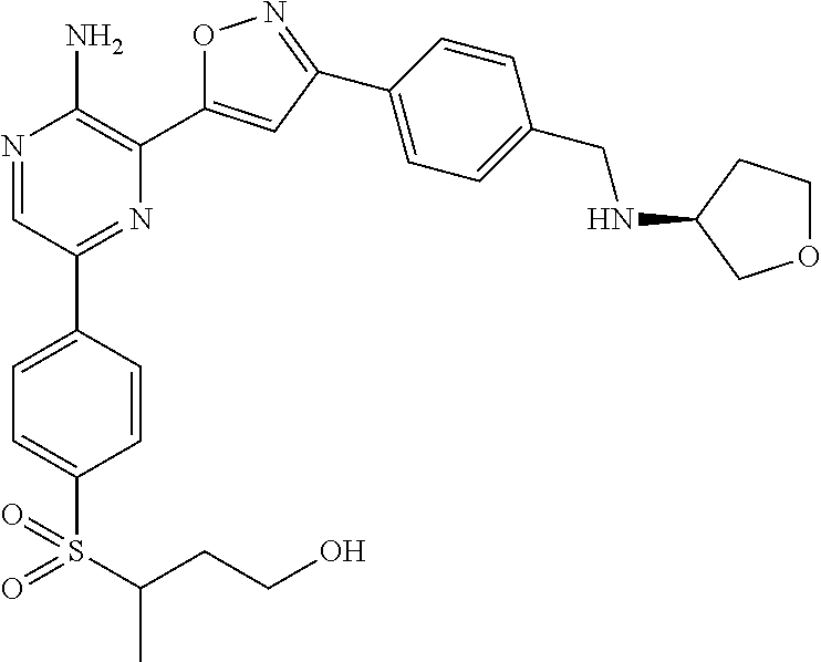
N1=CC(C2=CC=C(S(C(CCO)C)(=O)=O)C=C2)=NC(C2=CC(C3=CC=C(CNC4COCC4)C=C3)=NO2)=C1N
